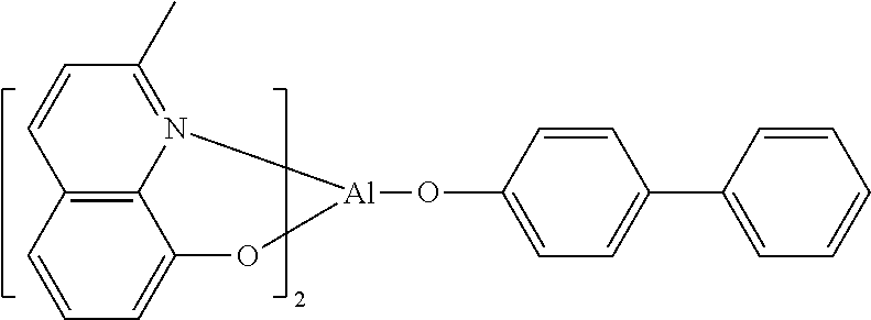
C1=C(C2=CC=C(O[Al]3N4=C(C)C=CC5=C4C(=CC=C5)O3)C=C2)C=CC=C1
